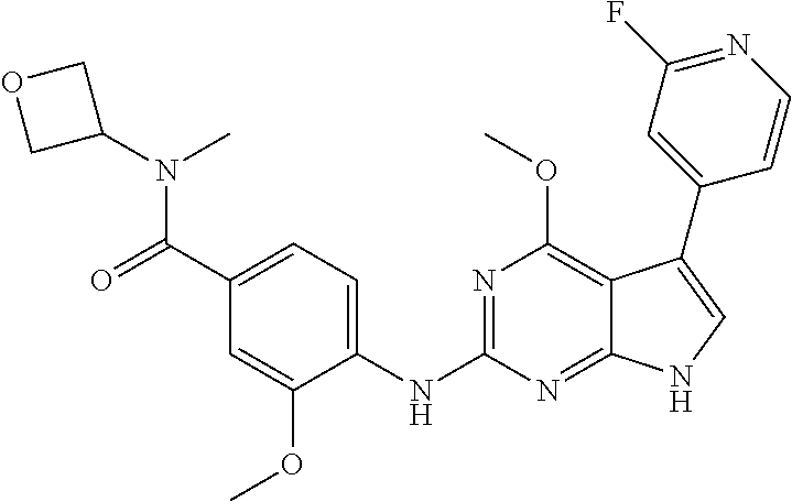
C1(C(=O)N(C2COC2)C)=CC=C(NC2=NC(OC)=C3C(=N2)NC=C3C2=CC(F)=NC=C2)C(OC)=C1
